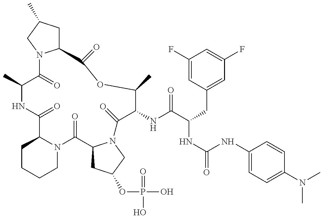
C1(C)C(=O)N2C(CC(C)C2)C(=O)OC(C)C(NC(=O)C(NC(NC2=CC=C(N(C)C)C=C2)=O)CC2=CC(F)=CC(F)=C2)C(=O)N2C(C(=O)N3C(C(=O)N1)CCCC3)CC(OP(O)(=O)O)C2
